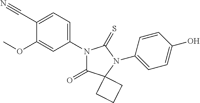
C1(C#N)=CC=C(N2C(=O)C3(N(C4=CC=C(O)C=C4)C2=S)CCC3)C=C1OC
